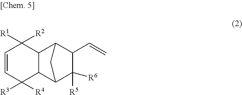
C1=CC([R4])([R3])C2C(C1([R1])[R2])C1C(C=C)C([R5])([R6])C2C1
